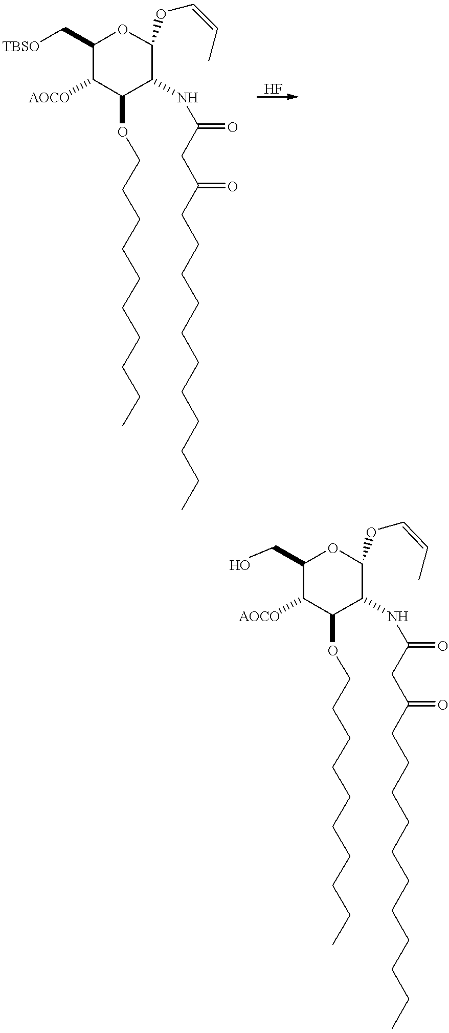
C1(C[TBSO])C([AOCO])C(OCCCCCCCCCC)C(NC(CC(CCCCCCCCCCC)=O)=O)C(OC=CC)O1.C1(CO)C([AOCO])C(OCCCCCCCCCC)C(NC(CC(CCCCCCCCCCC)=O)=O)C(OC=CC)O1
